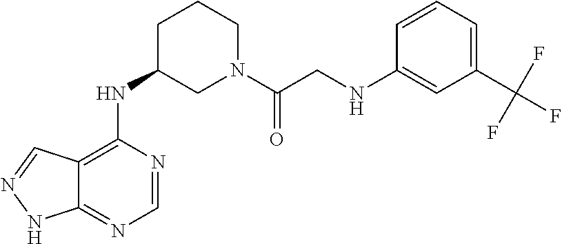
C12=C(NC3CN(C(CNC4=CC(C(F)(F)F)=CC=C4)=O)CCC3)N=CN=C1NN=C2
